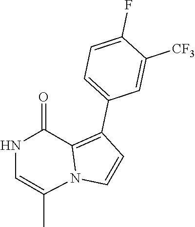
C1=C(C)N2C(=C(C3=CC=C(F)C([CF3])=C3)C=C2)C(=O)N1
